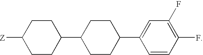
C1CC([Z])CCC1C1CCC(C2=CC(F)=C(F)C=C2)CC1
